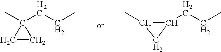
C1(CCC)C(C)C1.CC1(CCC)CC1
